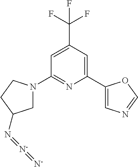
C1=C(C(F)(F)F)C=C(C2=CN=CO2)N=C1N1CC(N=[N-]=[N-])CC1
